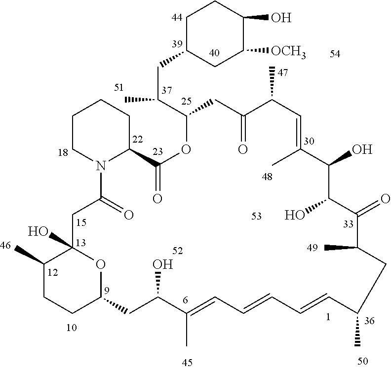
C1CN2C(CC1)C(=O)OC(C(CC1CC([OCH3])C(O)CC1)C)CC(=O)C(C)C=C(C)C(O)C(O)C(=O)C(C)CC(C)C=CC=CC=C(C)C(O)CC1CCC(C)C(O)(CC2=O)O1
